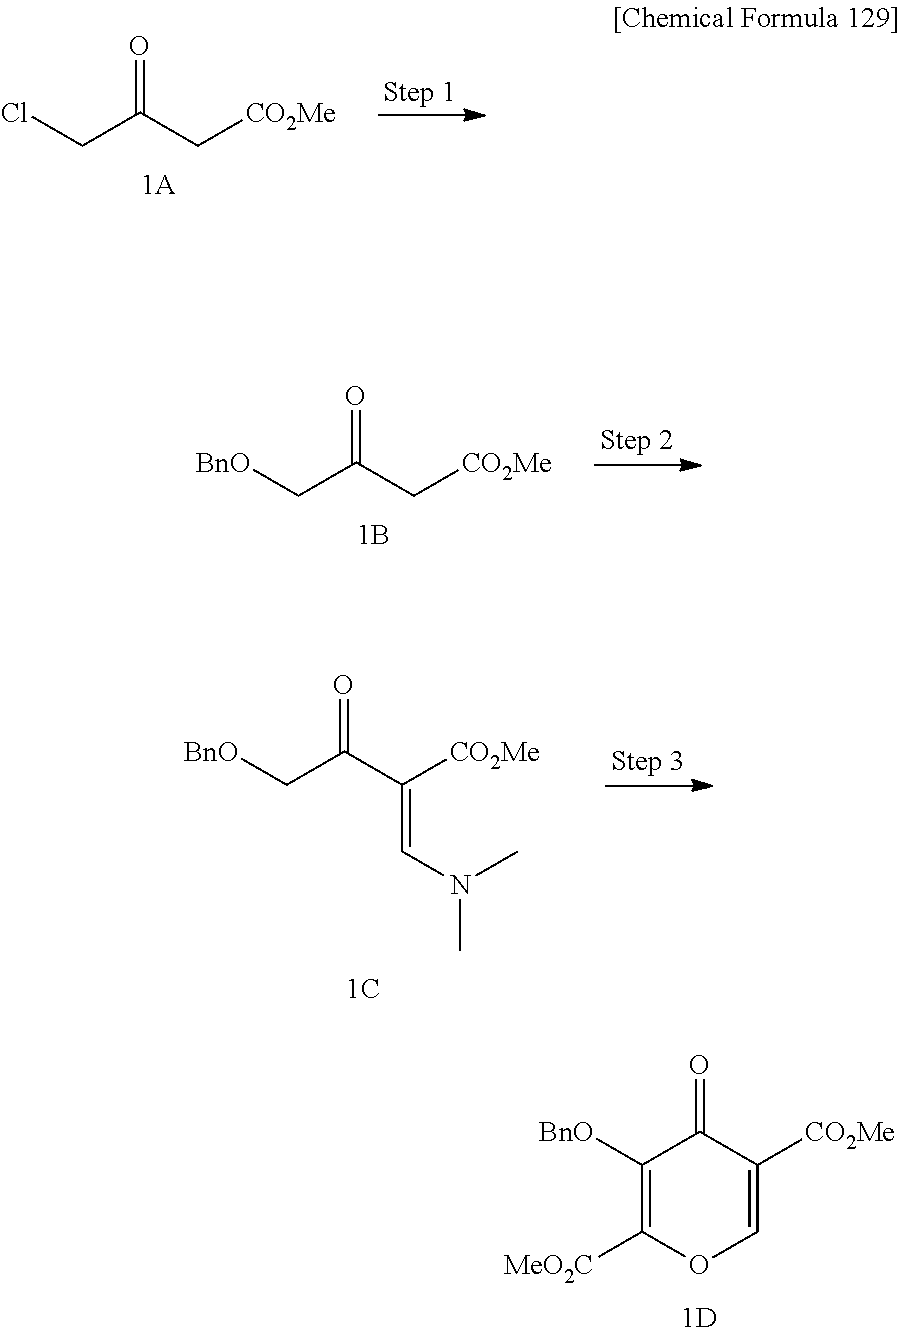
ClCC(C[CO2Me])=O.[BnO]CC(C[CO2Me])=O.[BnO]CC(C([CO2Me])=CN(C)C)=O.C1([BnO])=C([MeO2C])OC=C([CO2Me])C1=O
